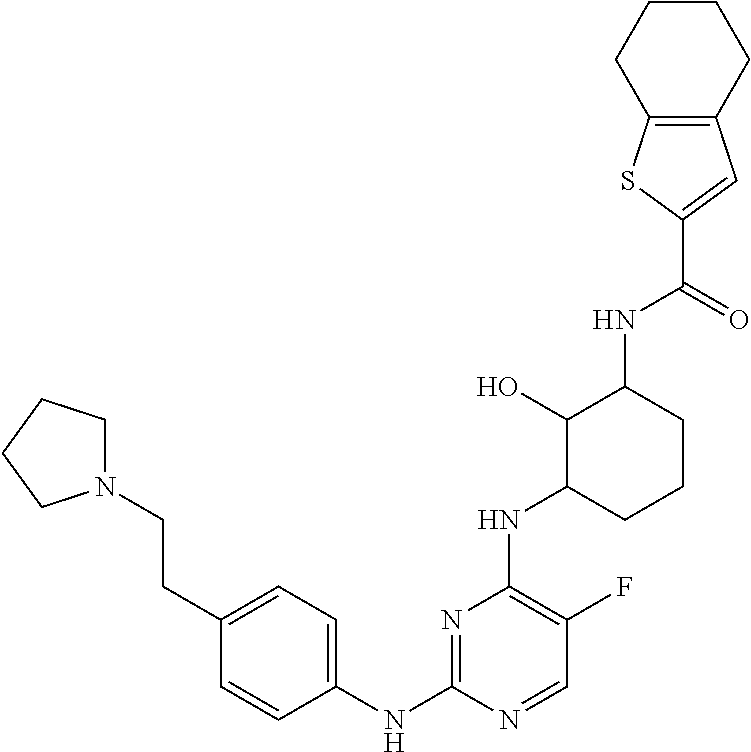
C1(CCN2CCCC2)=CC=C(NC2=NC(NC3CCCC(NC(=O)C4=CC5=C(S4)CCCC5)C3O)=C(F)C=N2)C=C1
